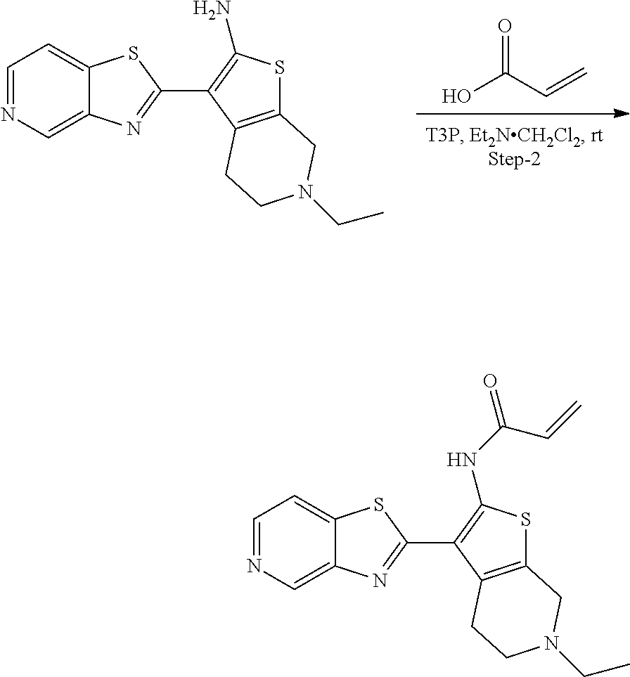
OC(C=C)=O.C1=NC=C2C(=C1)SC(C1=C(N)SC3=C1CCN(CC)C3)=N2.C1=NC=C2C(=C1)SC(C1=C(NC(C=C)=O)SC3=C1CCN(CC)C3)=N2
